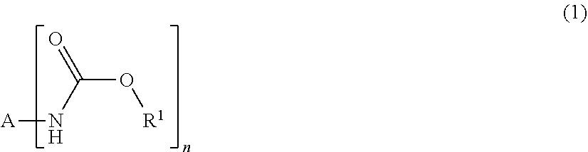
C(O[R1])(N[A])=O
